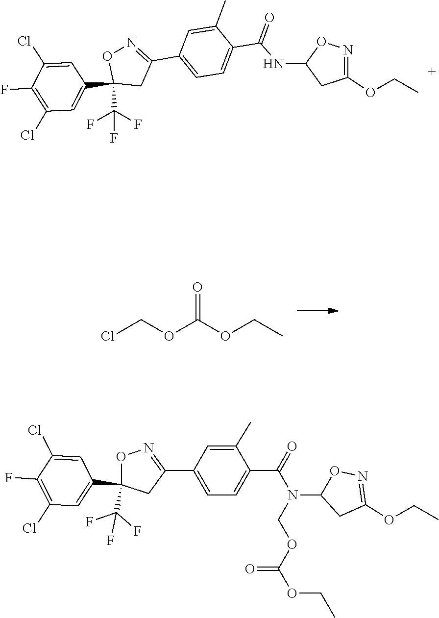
CCOC1=NOC(NC(C2=CC=C(C3=NOC(C4=CC(Cl)=C(F)C(Cl)=C4)(C(F)(F)F)C3)C=C2C)=O)C1.CCOC(=O)OCCl.CCOC1=NOC(N(COC(OCC)=O)C(C2=CC=C(C3=NOC(C4=CC(Cl)=C(F)C(Cl)=C4)(C(F)(F)F)C3)C=C2C)=O)C1
